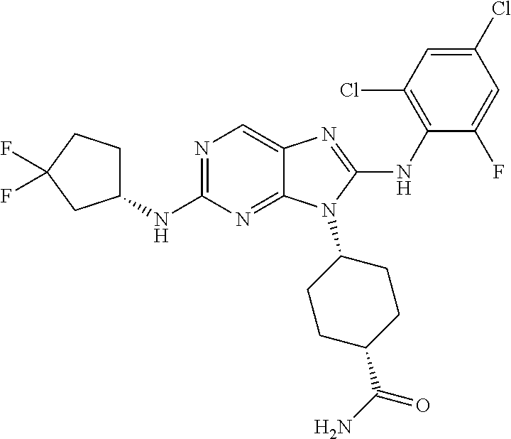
N1=C(NC2CCC(F)(F)C2)N=C2C(=C1)N=C(NC1=C(Cl)C=C(Cl)C=C1F)N2C1CCC(C(N)=O)CC1
